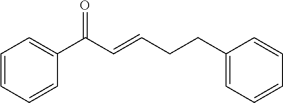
C1=CC=CC(C(C=CCCC2=CC=CC=C2)=O)=C1
